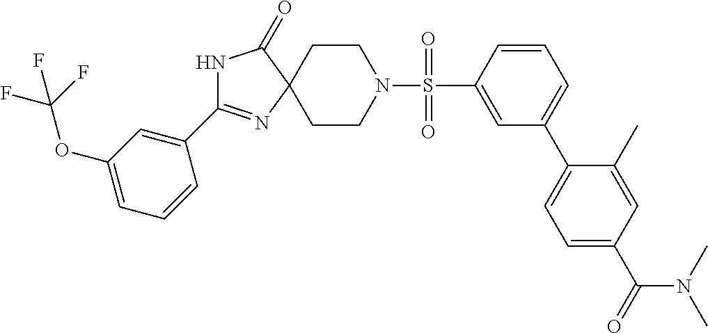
N1C(=O)C2(N=C1C1=CC(OC(F)(F)F)=CC=C1)CCN(S(=O)(=O)C1=CC(C3=CC=C(C(=O)N(C)C)C=C3C)=CC=C1)CC2
